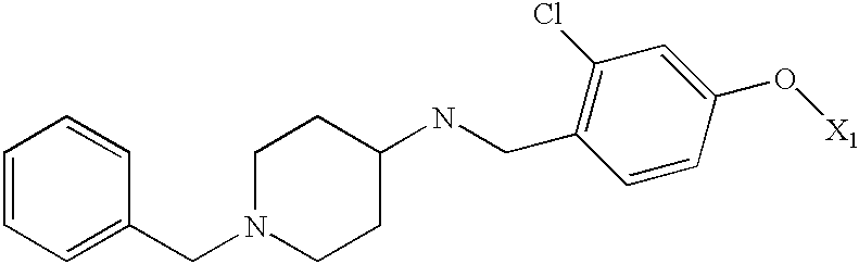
C(C1=C(Cl)C=C(O[X1])C=C1)NC1CCN(CC2=CC=CC=C2)CC1
